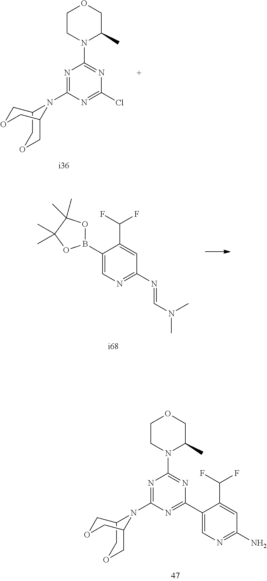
N1=C(N=CN(C)C)C=C(C(F)F)C(B2OC(C)(C)C(C)(C)O2)=C1.C1(C2=NC(N3C4COCC3COC4)=NC(N3C(C)COCC3)=N2)=CN=C(N)C=C1C(F)F.N1(C2=NC(N3C(C)COCC3)=NC(Cl)=N2)C2COCC1COC2
